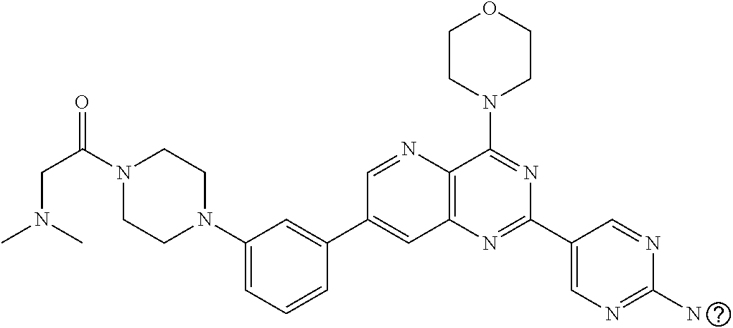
C1(N2CCN(C(CN(C)C)=O)CC2)=CC=CC(C2=CC3=C(N=C2)C(N2CCOCC2)=NC(C2=CN=C(N)N=C2)=N3)=C1
